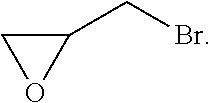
C1C(CBr)O1
